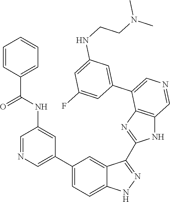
C1(C2=CN=CC(NC(C3=CC=CC=C3)=O)=C2)=CC=C2C(=C1)C(C1=NC3=C(N1)C=NC=C3C1=CC(NCCN(C)C)=CC(F)=C1)=NN2
